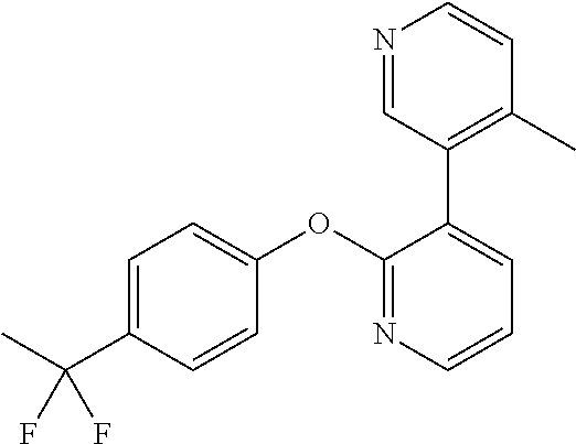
C1=C(C(C)(F)F)C=CC(OC2=NC=CC=C2C2=C(C)C=CN=C2)=C1
